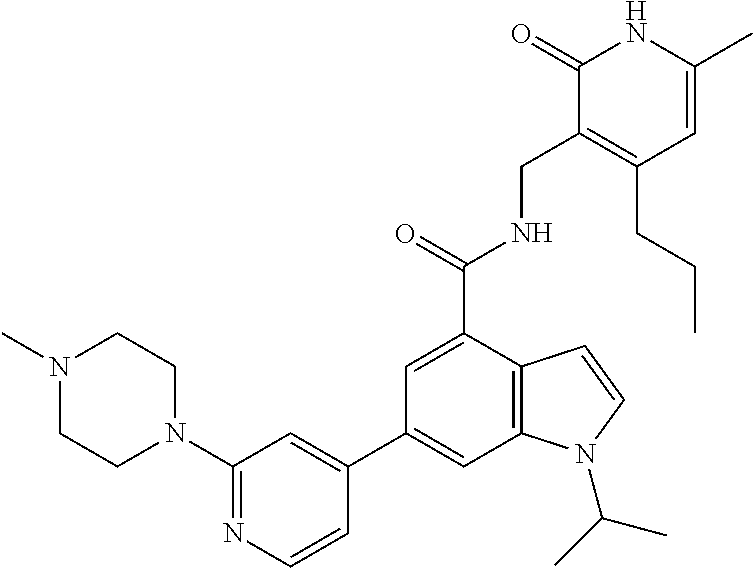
C1=C(C)NC(=O)C(CNC(C2=CC(C3=CC(N4CCN(C)CC4)=NC=C3)=CC3=C2C=CN3C(C)C)=O)=C1CCC
